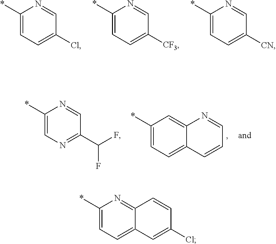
C1(C(F)F)=NC=C(*)N=C1.C12=CC=C(*)C=C1N=CC=C2.C1(Cl)=CC=C(*)N=C1.C1([CF3])=CC=C(*)N=C1.C1([CN])=CC=C(*)N=C1.C12=CC=C(*)N=C1C=CC(Cl)=C2
